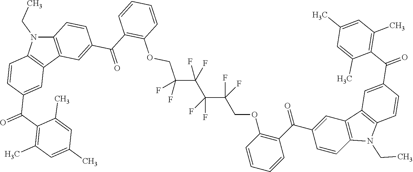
C12=C(C3=C(N1CC)C=CC(C(C1=C(C)C=C(C)C=C1C)=O)=C3)C=C(C(C1=C(OCC(C(C(C(COC3=C(C(C4=CC5=C(C=C4)N(CC)C4=C5C=C(C(C5=C(C)C=C(C)C=C5C)=O)C=C4)=O)C=CC=C3)(F)F)(F)F)(F)F)(F)F)C=CC=C1)=O)C=C2
